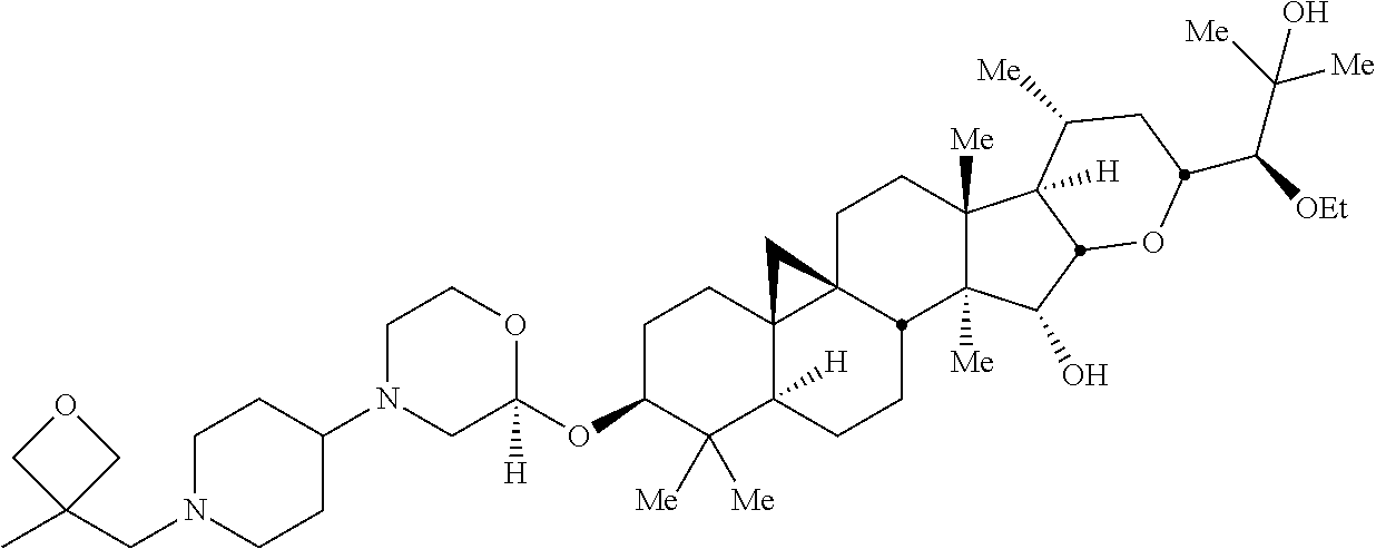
C1N(C2CCN(CC3(C)COC3)CC2)CC(OC2C([Me])([Me])C3([H])C4(CC2)C2(CCC5([Me])C([Me])(C(O)C6C5([H])C([Me])CC(C([OEt])C([Me])([Me])O)O6)C2CC3)C4)([H])OC1
